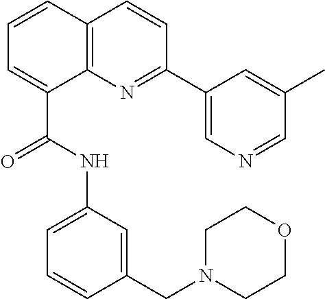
C1=CC2=C(C(C(=O)NC3=CC=CC(CN4CCOCC4)=C3)=C1)N=C(C1=CN=CC(C)=C1)C=C2
